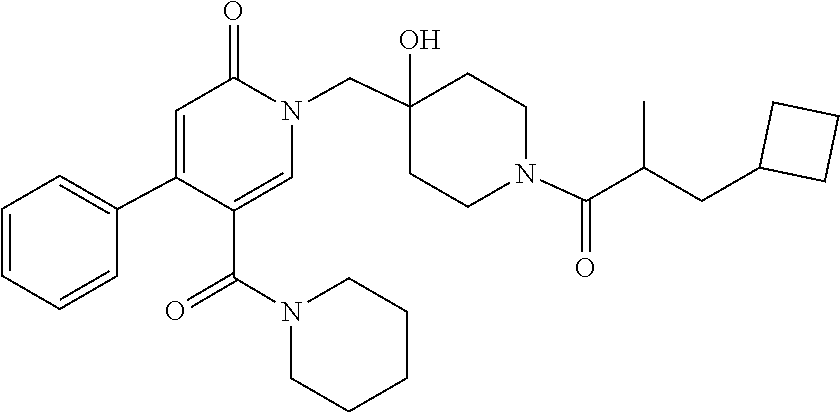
C1CN(C(C2=CN(CC3(O)CCN(C(=O)C(C)CC4CCC4)CC3)C(=O)C=C2C2=CC=CC=C2)=O)CCC1
